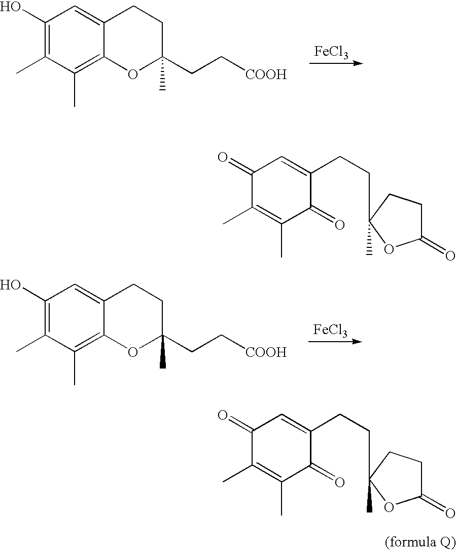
C12=CC(O)=C(C)C(C)=C1OC(CC[COOH])(C)CC2.[FeCl3].C12=CC(O)=C(C)C(C)=C1OC(CC[COOH])(C)CC2.[FeCl3].C1(CCC2(C)CCC(=O)O2)=CC(=O)C(C)=C(C)C1=O.C1(CCC2(C)CCC(=O)O2)=CC(=O)C(C)=C(C)C1=O
